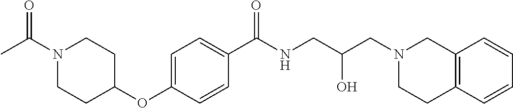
C1=C(OC2CCN(C(=O)C)CC2)C=CC(C(NCC(CN2CC3=C(CC2)C=CC=C3)O)=O)=C1
